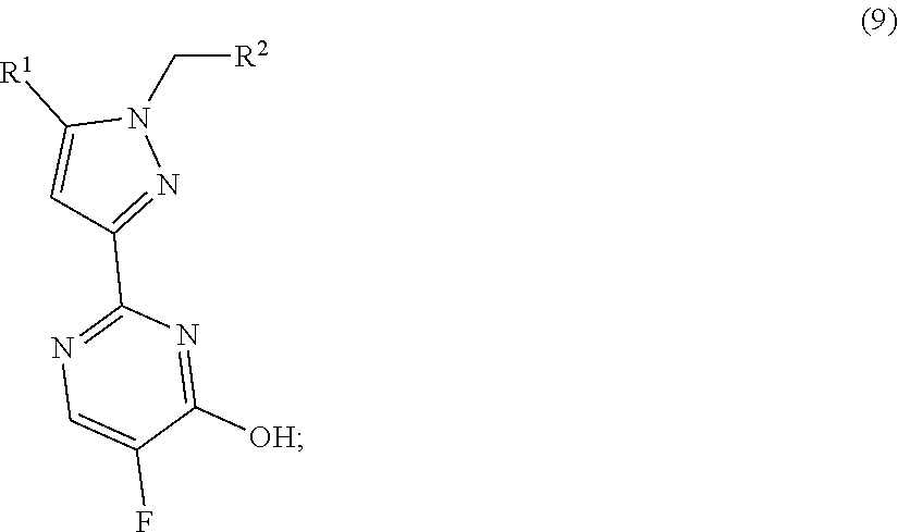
[R2]CN1C([R1])=CC(C2=NC=C(F)C([OH])=N2)=N1
